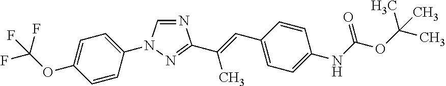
C1(N2C=NC(C(=CC3=CC=C(NC(OC(C)(C)C)=O)C=C3)C)=N2)=CC=C(OC(F)(F)F)C=C1
